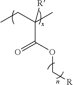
CCC(C)([R])C(OC[R])=O
